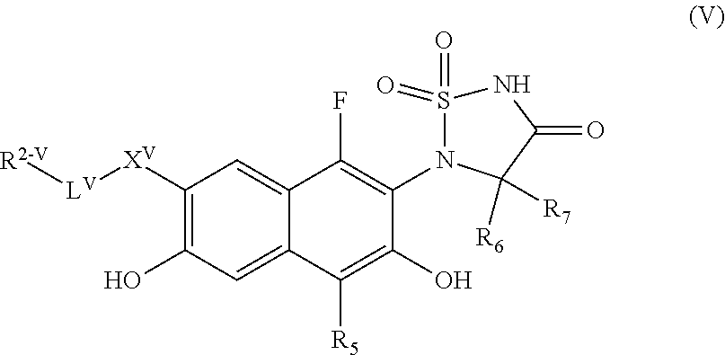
C1(O)=C([XV][LV][R2-V])C=C2C(=C1)C([R5])=C(O)C(N1S(=O)(=O)NC(=O)C1([R6])[R7])=C2F
